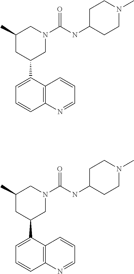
C1=C(C2CN(C(NC3CCN(C)CC3)=O)CC(C)C2)C2=C(C=C1)N=CC=C2.C1=C(C2CN(C(NC3CCN(C)CC3)=O)CC(C)C2)C2=C(C=C1)N=CC=C2
